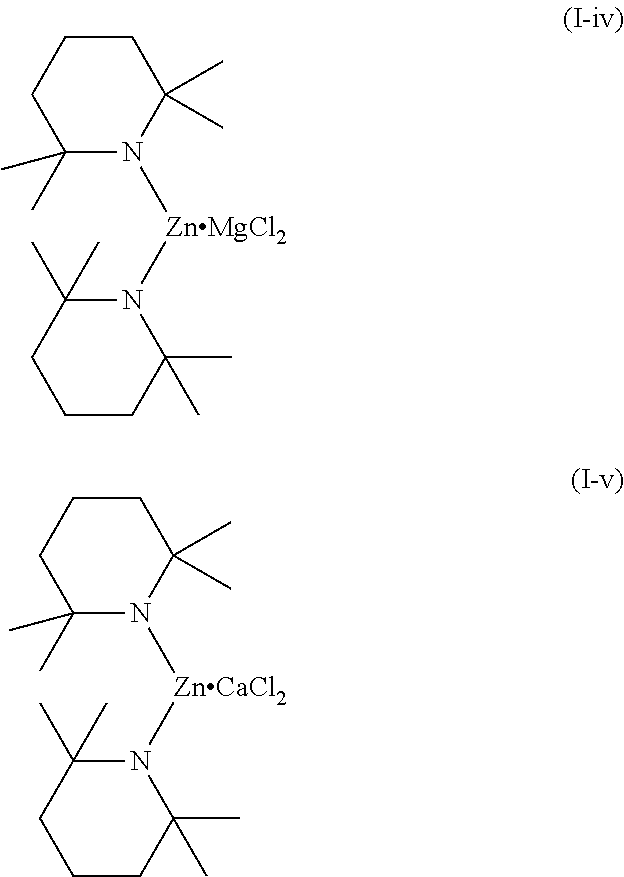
C1(C)(C)CCCC(C)(C)N1[ZnMgCl2]N1C(C)(C)CCCC1(C)C.C1(C)(C)CCCC(C)(C)N1[ZnCaCl2]N1C(C)(C)CCCC1(C)C
